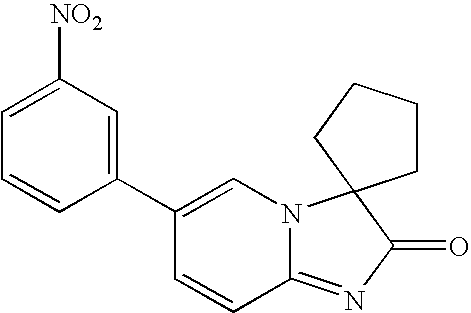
C1=C([NO2])C=C(C2=CN3C(=NC(=O)C34CCCC4)C=C2)C=C1
